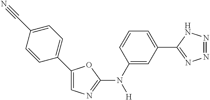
C1=CC(N([H])C2=NC=C(C3=CC=C(C#N)C=C3)O2)=CC(C2=NN=NN2)=C1
